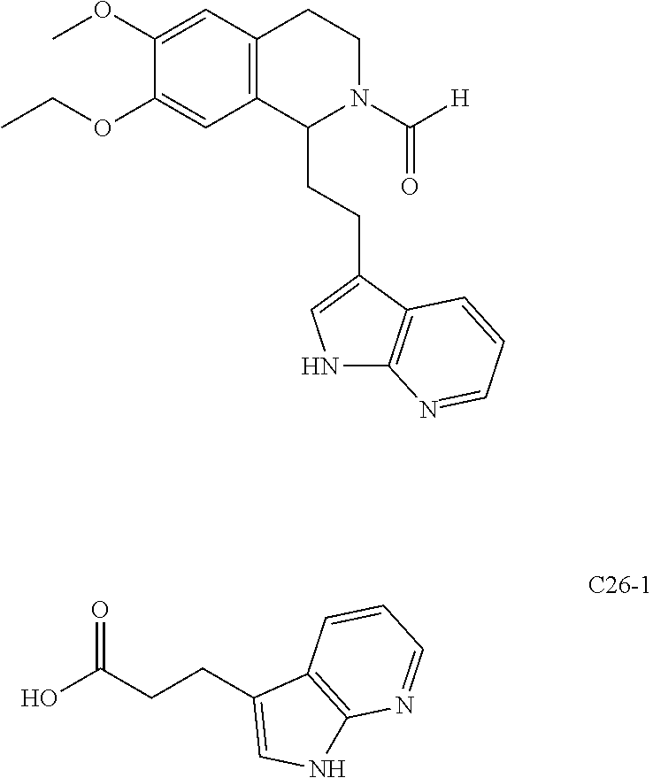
O=C(CCC1=CNC2=C1C=CC=N2)O.C12=C(C(CCC3=CNC4=C3C=CC=N4)N(C([H])=O)CC1)C=C(OCC)C(OC)=C2
